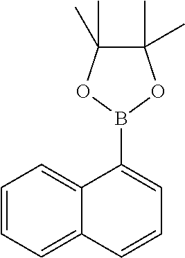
C1=CC=C2C(=C1)C(B1OC(C)(C)C(C)(C)O1)=CC=C2
